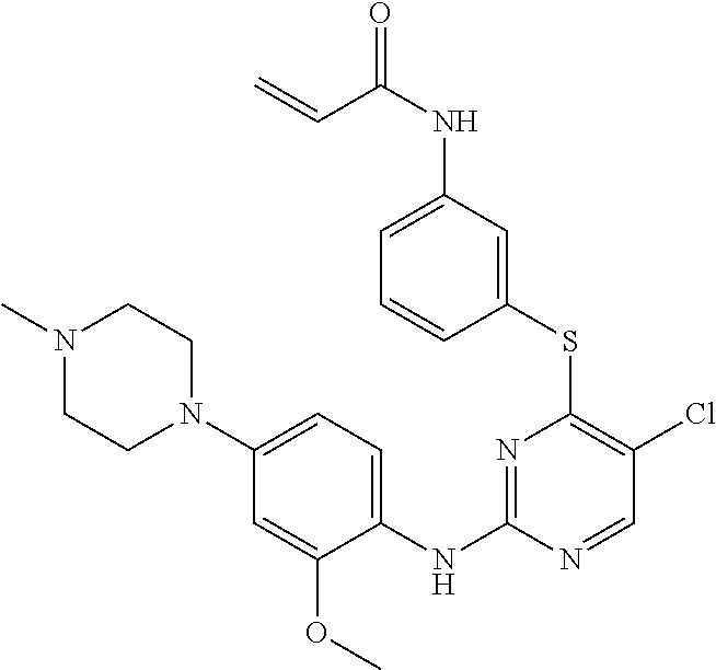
C1(SC2=C(Cl)C=NC(NC3=CC=C(N4CCN(C)CC4)C=C3OC)=N2)=CC(NC(=O)C=C)=CC=C1
